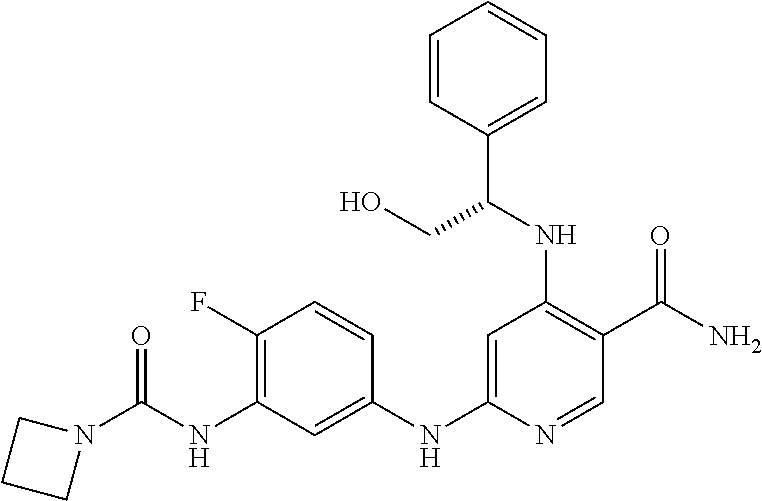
C1(F)=C(NC(N2CCC2)=O)C=C(NC2=CC(NC(C3=CC=CC=C3)CO)=C(C(N)=O)C=N2)C=C1
